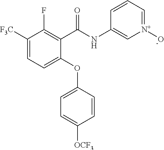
C1(C(NC2=C[N+](O)=CC=C2)=O)=C(F)C([F3C])=CC=C1OC1=CC=C([OCF3])C=C1
